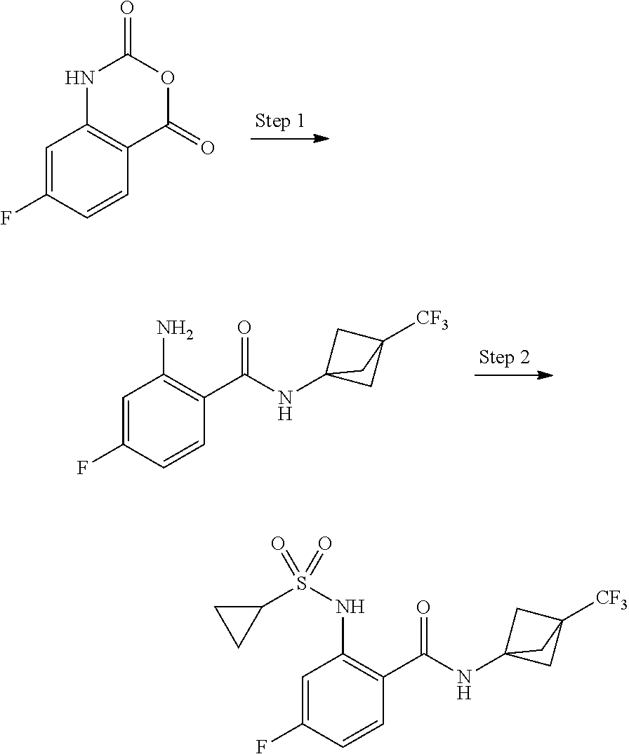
C1=C(F)C=CC2=C1NC(=O)OC2=O.C1=C(F)C=CC(C(NC23CC([CF3])(C2)C3)=O)=C1N.C1=C(F)C=CC(C(NC23CC([CF3])(C2)C3)=O)=C1NS(=O)(C1CC1)=O
